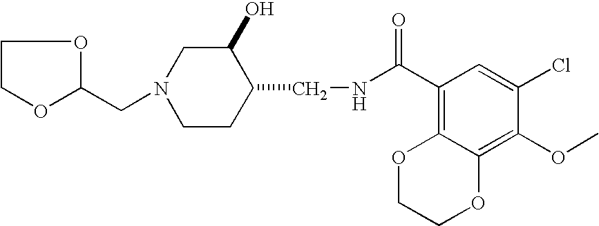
C1(CN2CCC(CNC(C3=C4C(=C(OC)C(Cl)=C3)OCCO4)=O)C(O)C2)OCCO1
